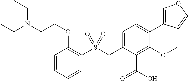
C1(S(CC2=CC=C(C3=COC=C3)C(OC)=C2C(O)=O)(=O)=O)=C(OCCN(CC)CC)C=CC=C1
